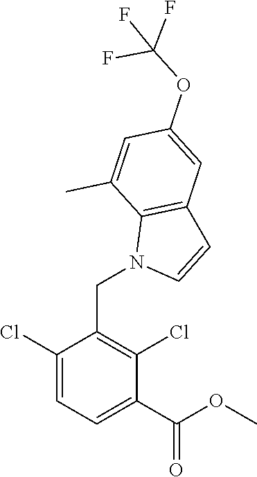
C1(Cl)=CC=C(C(OC)=O)C(Cl)=C1CN1C=CC2=C1C(C)=CC(OC(F)(F)F)=C2
